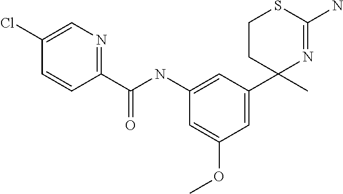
C1(NC(C2=NC=C(Cl)C=C2)=O)=CC(C2(C)N=C(N)SCC2)=CC(OC)=C1
